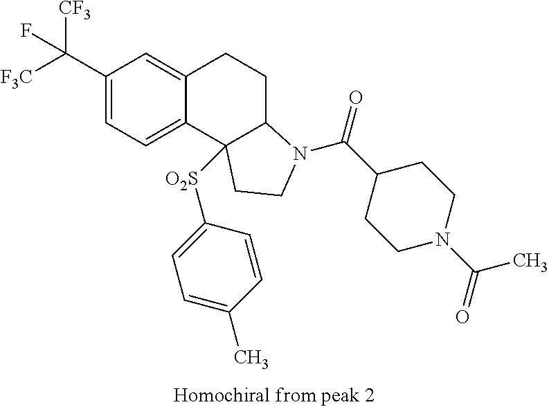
C1(C([F3C])([CF3])F)=CC=C2C(=C1)CCC1C2([O2S]C2=CC=C(C)C=C2)CCN1C(C1CCN(C(=O)C)CC1)=O
